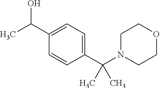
O1CCN(C(C2=CC=C(C(C)O)C=C2)(C)C)CC1
